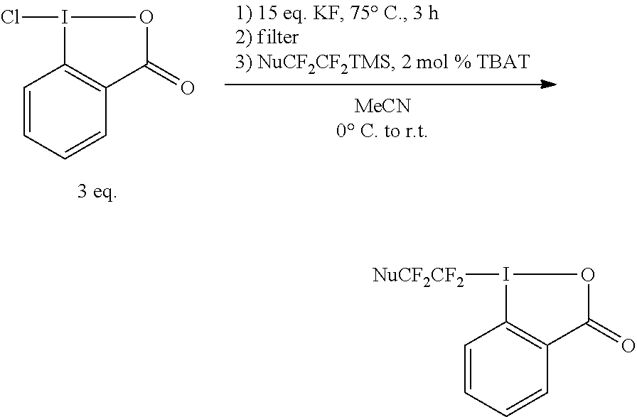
C1=CC=CC2=C1I(Cl)OC2=O.C1=CC=CC2=C1I([NuCF2CF2])OC2=O
